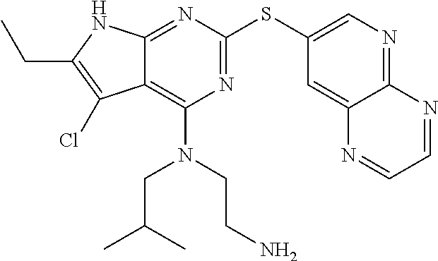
N1=C(SC2=CN=C3C(=C2)N=CC=N3)N=C2C(=C1N(CC(C)C)CCN)C(Cl)=C(CC)N2
